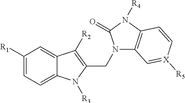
C12=CC=C([R1])C=C1C([R2])=C(CN1C3=C(N([R4])C1=O)C=C[X]([R5])=C3)N2[R3]
